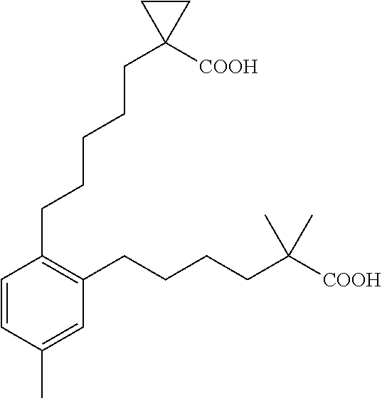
C1=CC(CCCCCC2([COOH])CC2)=C(CCCCC(C)(C)[COOH])C=C1C
